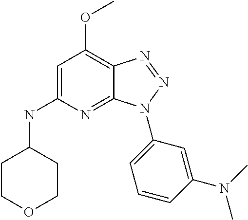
C12=NC(NC3CCOCC3)=CC(OC)=C1N=NN2C1=CC=CC(N(C)C)=C1
